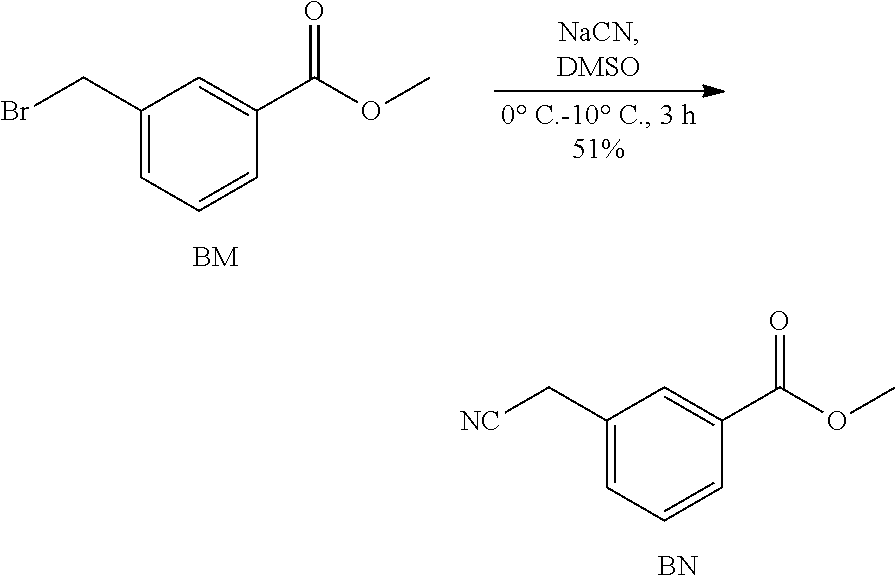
C(C1=CC=CC(C(OC)=O)=C1)[NC].[BN].C(C1=CC=CC(C(OC)=O)=C1)Br
